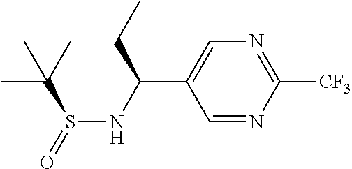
N1=C([CF3])N=CC(C(CC)NS(C(C)(C)C)=O)=C1
